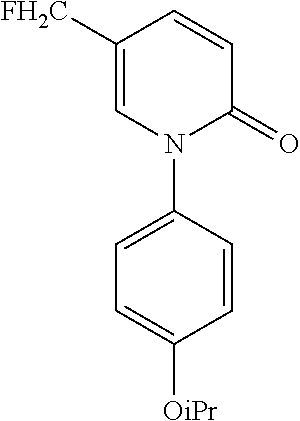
C1=C([FH2C])C=CC(=O)N1C1=CC=C([OiPr])C=C1
